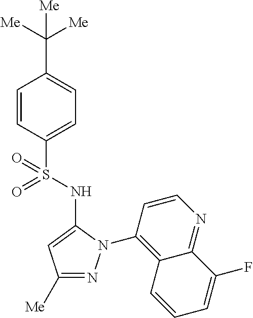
C1=CC(S(=O)(NC2=CC([Me])=NN2C2=C3C(=NC=C2)C(F)=CC=C3)=O)=CC=C1C([Me])([Me])[Me]
